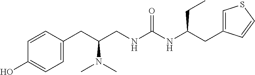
C1(CC(CNC(NC(CC2=CSC=C2)CC)=O)N(C)C)=CC=C(O)C=C1
